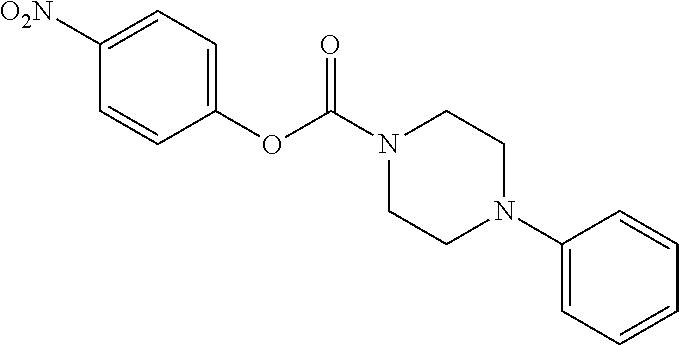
C1(OC(N2CCN(C3=CC=CC=C3)CC2)=O)=CC=C([O2N])C=C1
